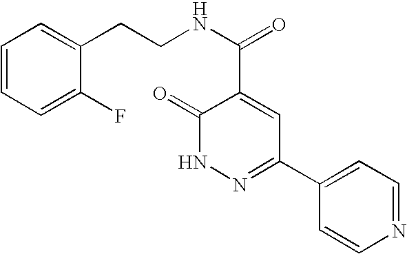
C1(=O)NN=C(C2=CC=NC=C2)C=C1C(NCCC1=CC=CC=C1F)=O
